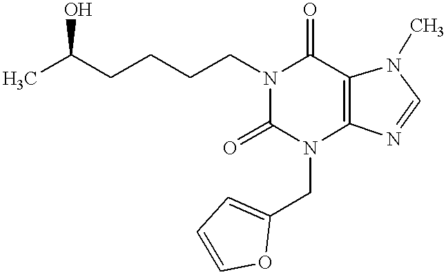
CC(CCCCN1C(=O)C2=C(N(CC3=CC=CO3)C1=O)N=CN2C)O
